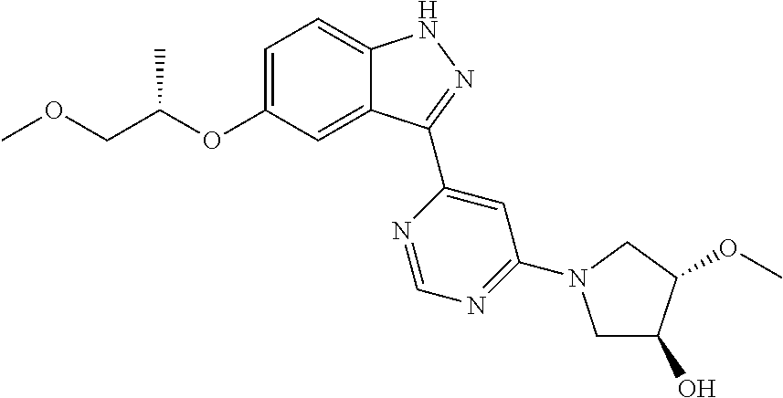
C1=C(OC(COC)C)C=C2C(=C1)NN=C2C1=CC(N2CC(O)C(OC)C2)=NC=N1
